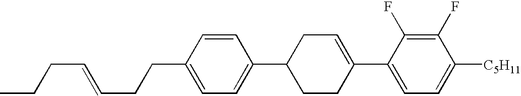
C1(F)=C(F)C(C2=CCC(C3=CC=C(CCC=CCCC)C=C3)CC2)=CC=C1[C5H11]
